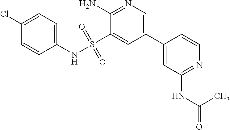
C1=CC(C2=CN=C(N)C(S(NC3=CC=C(Cl)C=C3)(=O)=O)=C2)=CC(NC(=O)C)=N1
